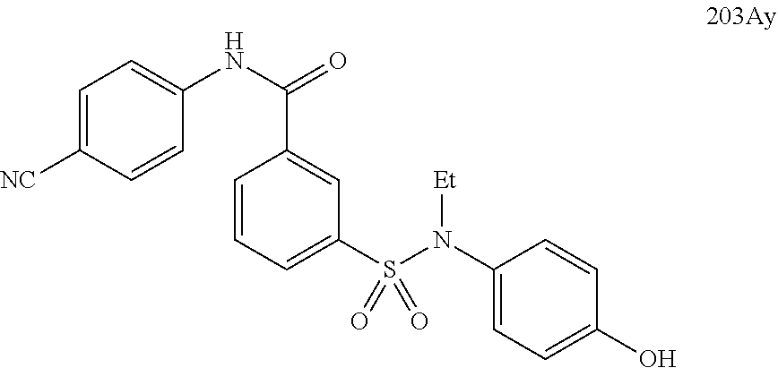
C1(N(S(C2=CC=CC(C(NC3=CC=C([NC])C=C3)=O)=C2)(=O)=O)[Et])=CC=C(O)C=C1
